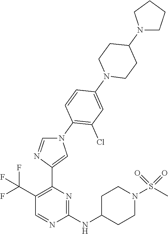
C1(NC2CCN(S(C)(=O)=O)CC2)=NC(C2=CN(C3=C(Cl)C=C(N4CCC(N5CCCC5)CC4)C=C3)C=N2)=C(C(F)(F)F)C=N1
